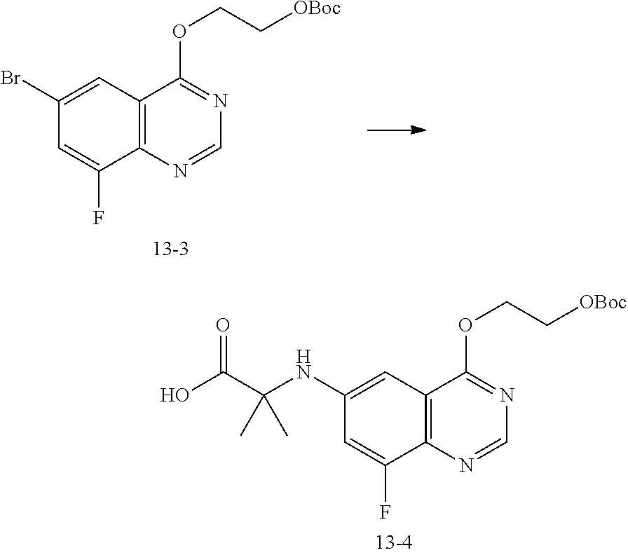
C12=C(C=C(NC(C(O)=O)(C)C)C=C1F)C(OCC[OBoc])=NC=N2.C12=C(C=C(Br)C=C1F)C(OCC[OBoc])=NC=N2
